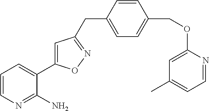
C1=CN=C(N)C(C2=CC(CC3=CC=C(COC4=CC(C)=CC=N4)C=C3)=NO2)=C1
